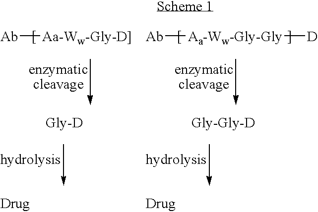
[Ab][Aa-Ww-Gly-D]].[Ab][Aa-Ww-Gly-Gly][D]
